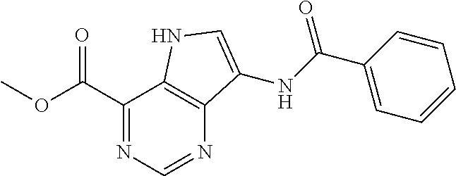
C1(C(OC)=O)=NC=NC2=C1NC=C2NC(C1=CC=CC=C1)=O
